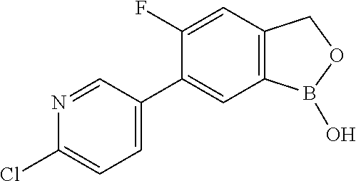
C1=C(C2=CC3=C(C=C2F)COB3O)C=NC(Cl)=C1
